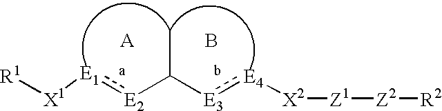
[X1]([E1]:[E2]C([E3]:[E4][X2][Z1][Z2][R2])C)[R1].B
